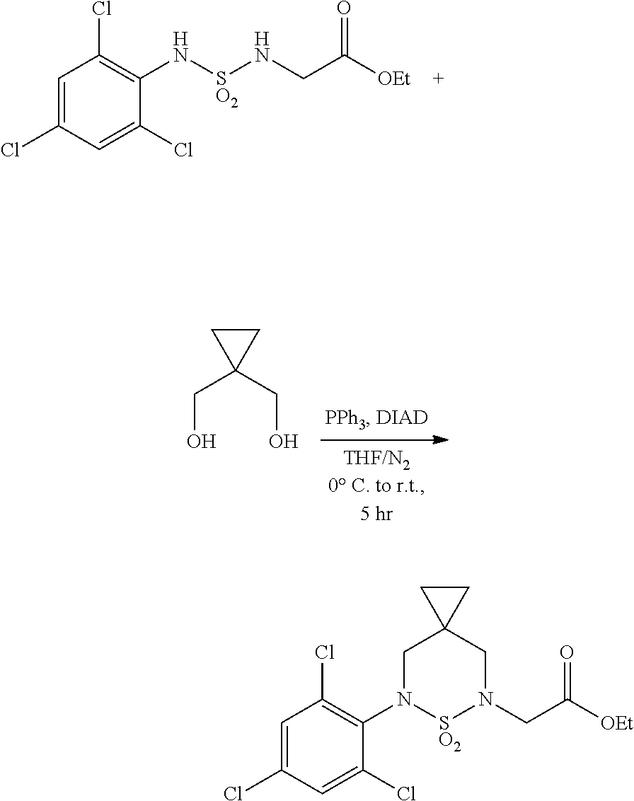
C1=C(Cl)C=C(Cl)C(N[SO2]NCC([OEt])=O)=C1Cl.C(O)C1(CO)CC1.C1=C(Cl)C=C(Cl)C(N2[SO2]N(CC([OEt])=O)CC3(C2)CC3)=C1Cl
